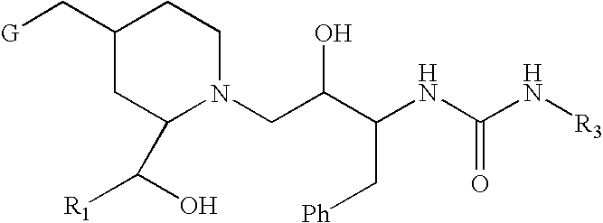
C1(C[G])CC(C(O)[R1])N(CC(C(NC(N[R3])=O)C[Ph])O)CC1
